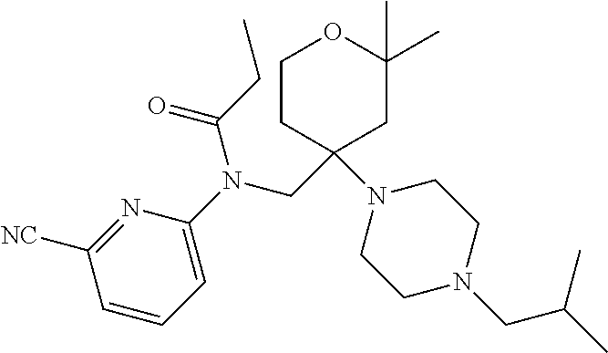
N1=C([NC])C=CC=C1N(CC1(N2CCN(CC(C)C)CC2)CCOC(C)(C)C1)C(CC)=O
